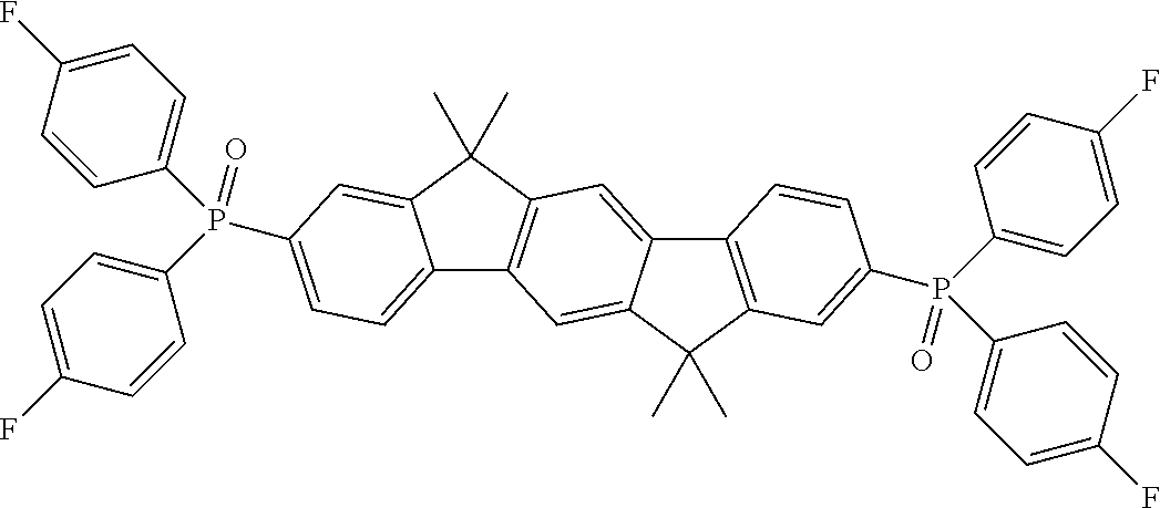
P(C1=CC=C(F)C=C1)(C1=CC=C2C3=C(C(C)(C)C2=C1)C=C1C(=C3)C(C)(C)C2=C1C=CC(P(C1=CC=C(F)C=C1)(=O)C1=CC=C(F)C=C1)=C2)(C1=CC=C(F)C=C1)=O
